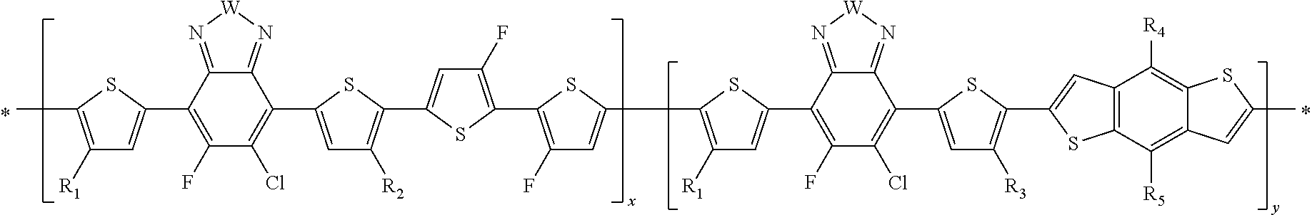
C1(C2=CC([R1])=C(C)S2)=C(F)C(Cl)=C(C2=CC([R2])=C(C3=CC(F)=C(C4=C(F)C=C(C5=C([R1])C=C(C6=C(F)C(Cl)=C(C7=CC([R3])=C(C8=CC9=C(C([R5])=C%10C(=C9[R4])SC(C)=C%10)S8)S7)C7=N[W]N=C67)S5)S4)S3)S2)C2=N[W]N=C12
